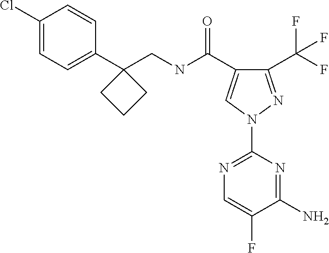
C(NC(=O)C1=CN(C2=NC=C(F)C(N)=N2)N=C1C(F)(F)F)C1(C2=CC=C(Cl)C=C2)CCC1
